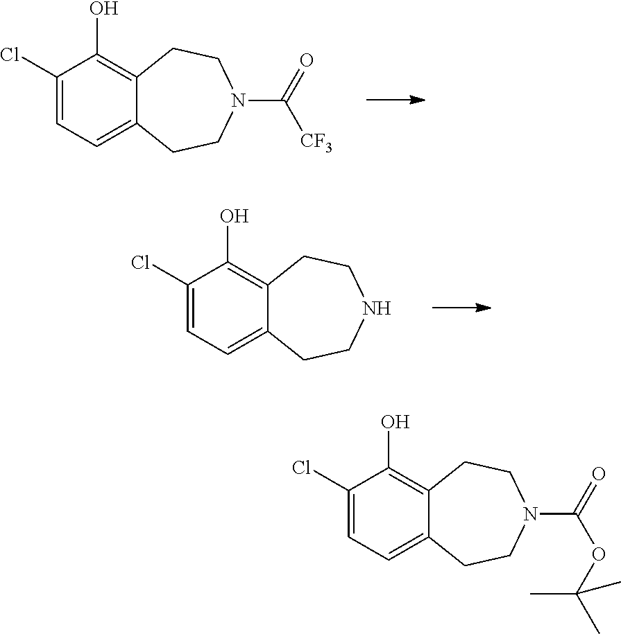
C1(Cl)=CC=C2C(=C1O)CCN(C(=O)[CF3])CC2.C1(Cl)=CC=C2C(=C1O)CCNCC2.C1(Cl)=CC=C2C(=C1O)CCN(C(=O)OC(C)(C)C)CC2
